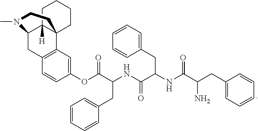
C1=CC(OC(C(CC2=CC=CC=C2)NC(C(CC2=CC=CC=C2)NC(C(CC2=CC=CC=C2)N)=O)=O)=O)=CC2=C1CC1C3([H])C2(CCCC3)CCN1C
